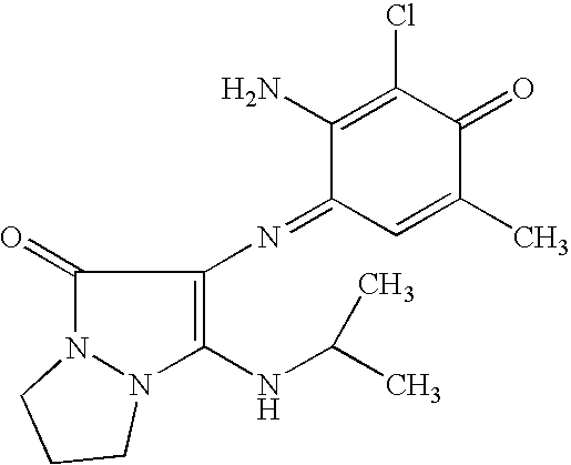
C1(=O)N2N(C(NC(C)C)=C1N=C1C=C(C)C(=O)C(Cl)=C1N)CCC2
